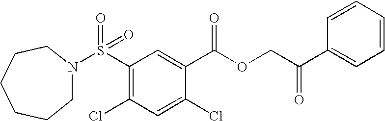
S(C1=C(Cl)C=C(Cl)C(C(OCC(C2=CC=CC=C2)=O)=O)=C1)(=O)(=O)N1CCCCCC1
